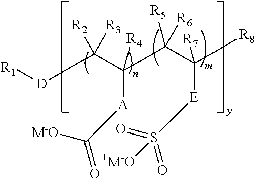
[D](C(C([A]C(=O)[+M-O])([R4])C(C([R8])([R7])[E]S(=O)(=O)[+M-O])([R5])[R6])([R2])[R3])[R1]
